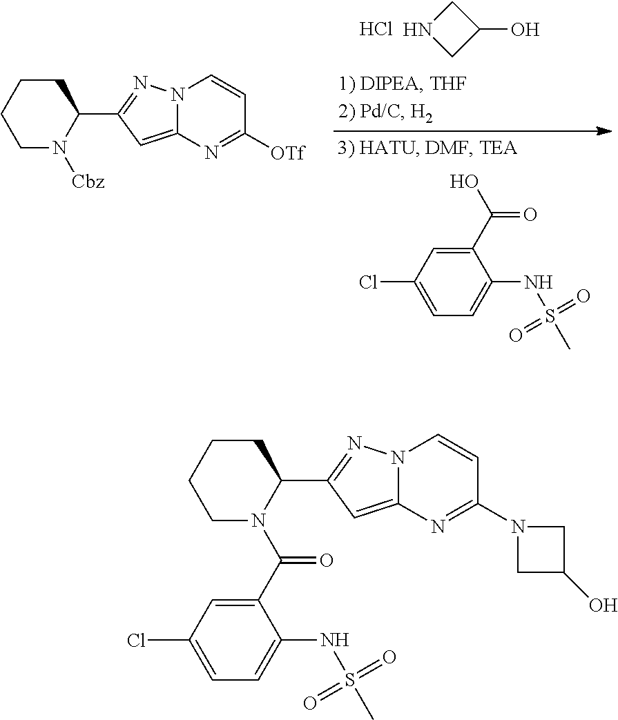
C1N([Cbz])C(C2=NN3C(=C2)N=C([OTf])C=C3)CCC1.Cl.C1C(O)CN1.C1=C(Cl)C=C(C(O)=O)C(NS(C)(=O)=O)=C1.C1N(C(=O)C2=CC(Cl)=CC=C2NS(C)(=O)=O)C(C2=NN3C(=C2)N=C(N2CC(O)C2)C=C3)CCC1
